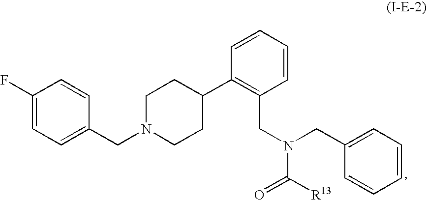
C1(F)=CC=C(CN2CCC(C3=C(CN(C(=O)[R13])CC4=CC=CC=C4)C=CC=C3)CC2)C=C1
